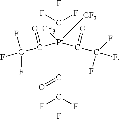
FC(C([P-](C(C(F)(F)F)=O)(C(C(F)(F)F)=O)(C(F)(F)F)([CF3])[CF3])=O)(F)F
